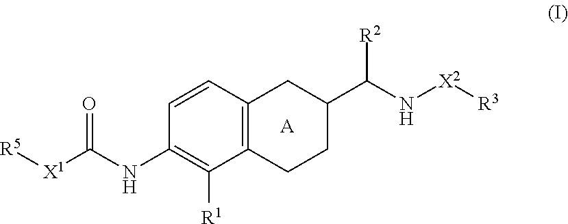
C1(NC([X1][R5])=O)=C([R1])C2=C(C=C1)CC(C(N[X2][R3])[R2])CC2.[A]
